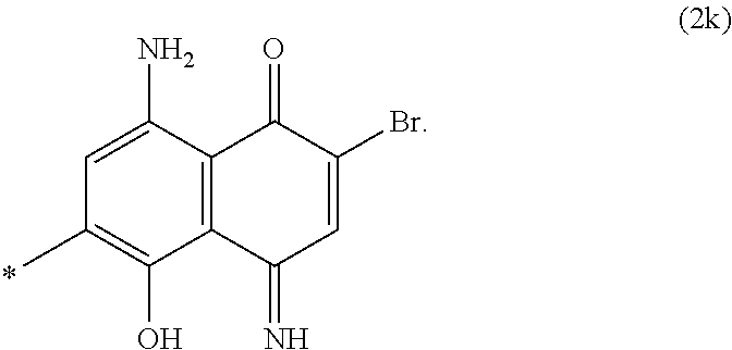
C12=C(C(N)=CC(C)=C1O)C(=O)C(Br)=CC2=N
